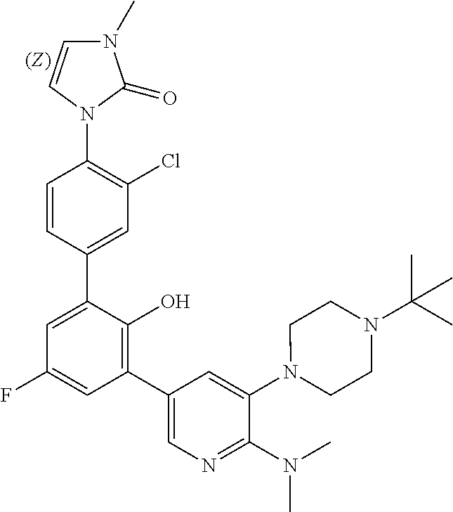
C1=CC(C2=CC(F)=CC(C3=CN=C(N(C)C)C(N4CCN(C(C)(C)C)CC4)=C3)=C2O)=CC(Cl)=C1N1C(=O)N(C)C=C1
